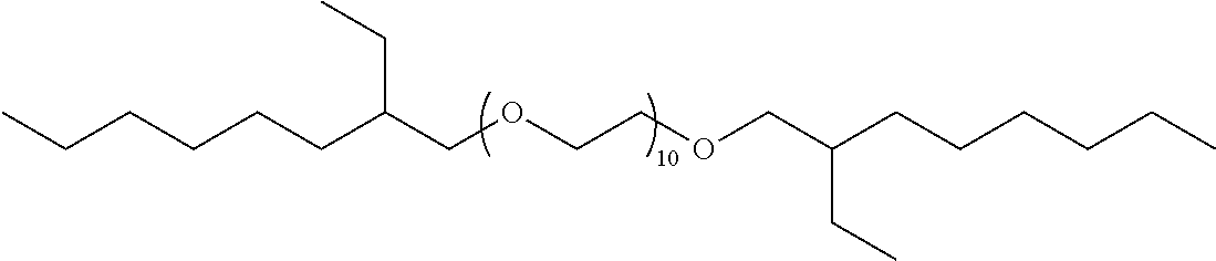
CCCCCCC(COCCOCC(CCCCCC)CC)CC
